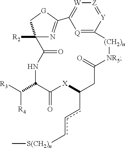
N1C(C([R3])[R4])C(=O)[X]C(ccc[S(CH2)n]C)CC(=O)[NR5][(CH2)n]C2=[Q]C(=[W][Z]=[Y]2)C2=NC([R2])(C1=O)C[G]2
